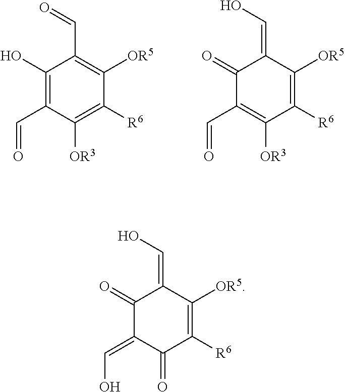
C1(O)=C(C=O)C([OR3])=C([R6])C([OR5])=C1C=O.C1(=O)C(C=O)=C([OR3])C([R6])=C([OR5])C1=CO.C1(=O)C(=CO)C(=O)C([R6])=C([OR5])C1=CO
